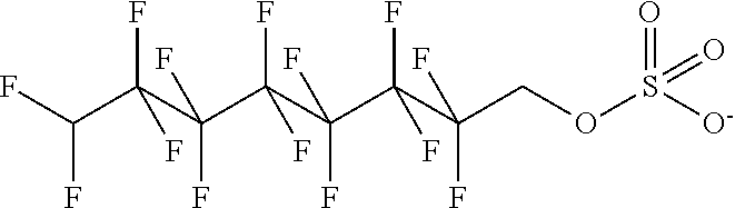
FC(C(C(C(C(C(C(COS([O-])(=O)=O)(F)F)(F)F)(F)F)(F)F)(F)F)(F)F)F
